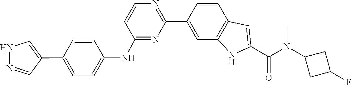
N(C(C1=CC2=C(N1)C=C(C1=NC=CC(NC3=CC=C(C4=CNN=C4)C=C3)=N1)C=C2)=O)(C1CC(F)C1)C
